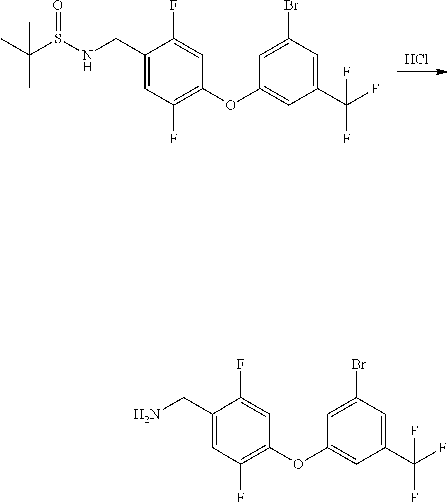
Cl.C1(OC2=C(F)C=C(CNS(C(C)(C)C)=O)C(F)=C2)=CC(C(F)(F)F)=CC(Br)=C1.C1(OC2=C(F)C=C(CN)C(F)=C2)=CC(C(F)(F)F)=CC(Br)=C1
